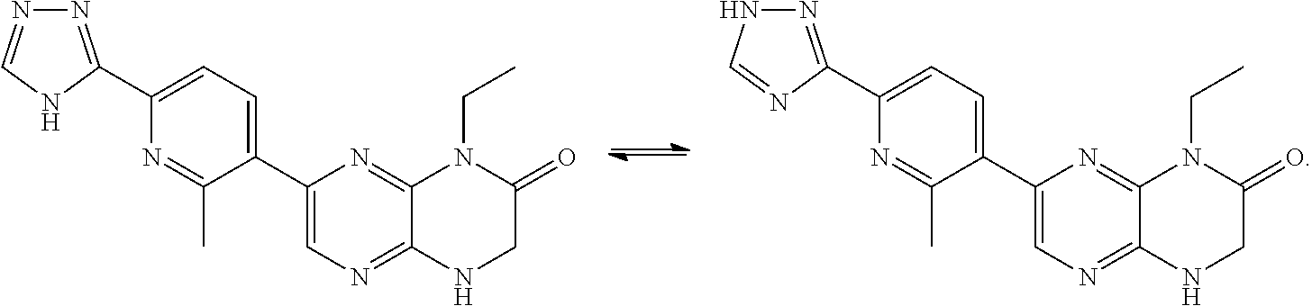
N1=C(C2=CC=C(C3=CN=C4C(=N3)N(CC)C(=O)CN4)C(C)=N2)NC=N1.N1=C(C2=CC=C(C3=CN=C4C(=N3)N(CC)C(=O)CN4)C(C)=N2)N=CN1
